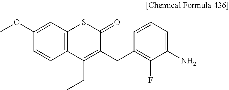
C1(OC)=CC2=C(C=C1)C(CC)=C(CC1=C(F)C(N)=CC=C1)C(=O)S2
